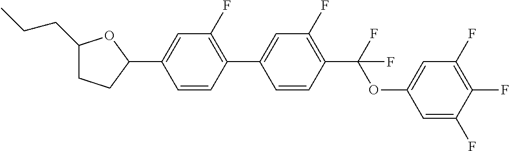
C1(CCC)CCC(C2=CC(F)=C(C3=CC(F)=C(C(OC4=CC(F)=C(F)C(F)=C4)(F)F)C=C3)C=C2)O1
